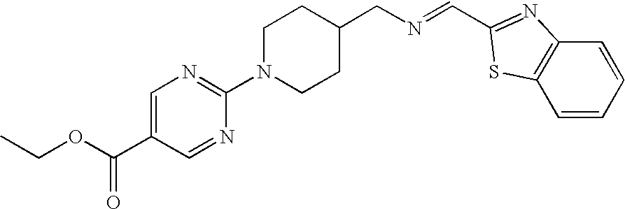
N1=CC(C(=O)OCC)=CN=C1N1CCC(CN=CC2=NC3=C(C=CC=C3)S2)CC1
